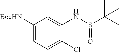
C1([BocHN])=CC=C(Cl)C(NS(C(C)(C)C)=O)=C1
